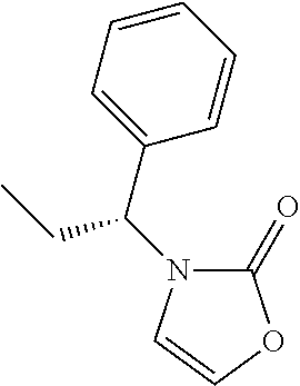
C1(=O)N(C(C2=CC=CC=C2)CC)C=CO1
